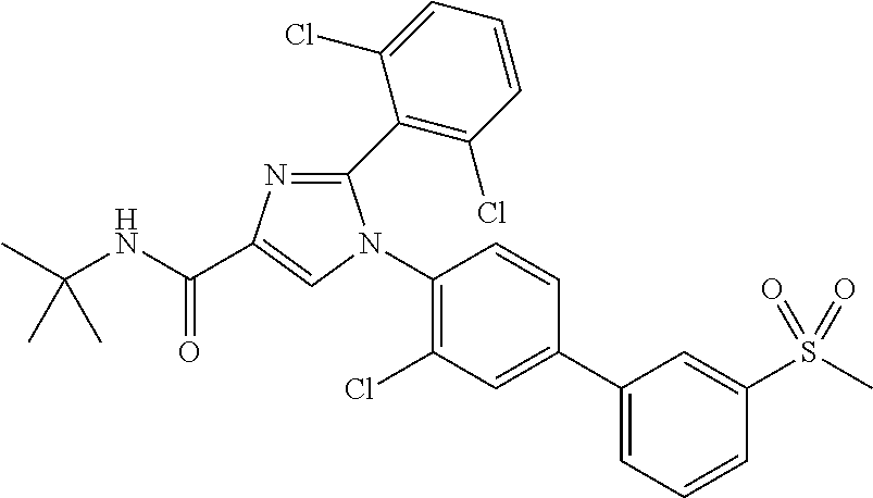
C1(N2C(C3=C(Cl)C=CC=C3Cl)=NC(C(NC(C)(C)C)=O)=C2)=C(Cl)C=C(C2=CC=CC(S(C)(=O)=O)=C2)C=C1
